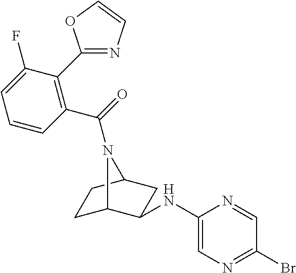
C1C2C(NC3=CN=C(Br)C=N3)CC(C1)N2C(=O)C1=C(C2=NC=CO2)C(F)=CC=C1
